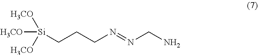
N(=NCCC[Si]([H3CO])([H3CO])[H3CO])CN
